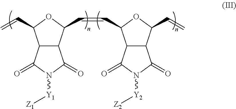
C12C(C(C=CC3C4C(C(C=C)O3)C(=O)N([Y2][Z2])C4=O)OC1C=C)C(=O)N([Y1][Z1])C2=O
